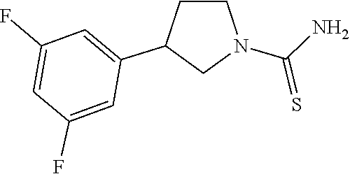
C1=C(F)C=C(C2CCN(C(=S)N)C2)C=C1F
